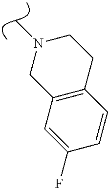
C1CC2=C(CN1C)C=C(F)C=C2
